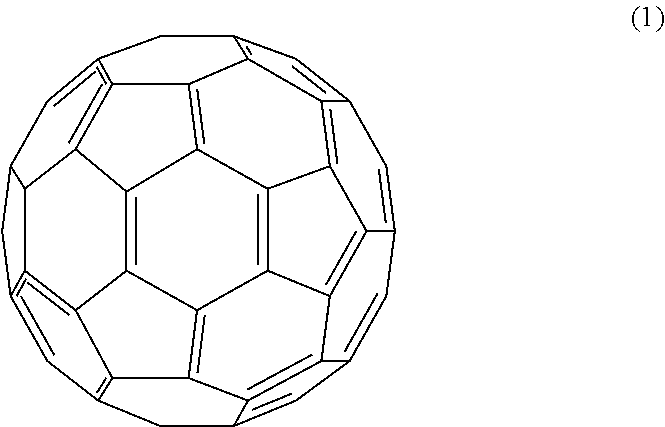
C1=C2C=C3C=C4CC5=C6C7=C8C9=C%10C%11=C%12=C(=CC%13CC(=C5)=C(=C69)C%13%11)CC5=C6C%12=C%10C9=C8C(=C2C9=C6C1=C5)C3=C47
